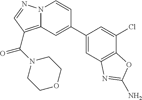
C12=C(C(N3CCOCC3)=O)C=NN1C=CC(C1=CC3=C(C(Cl)=C1)OC(N)=N3)=C2
